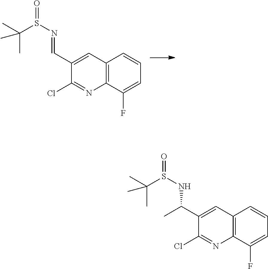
ClC1=NC2=C(C=C1C=NS(=O)C(C)(C)C)C=CC=C2F.ClC1=NC2=C(C=C1C(C)NS(=O)C(C)(C)C)C=CC=C2F
